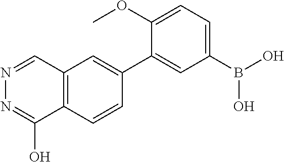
C12=C(C=CC(C3=CC(B(O)O)=CC=C3OC)=C1)C(O)=NN=C2
